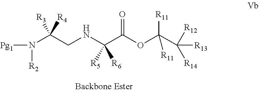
[Pg1]N(C(CNC(C(OC(C([R13])([R14])[R12])([R11])[R11])=O)([R5])[R6])([R3])[R4])[R2]
